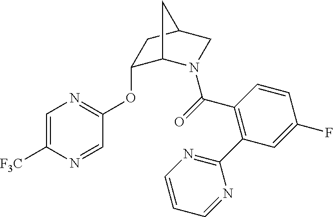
C(=O)(C1=C(C2=NC=CC=N2)C=C(F)C=C1)N1C2C(OC3=NC=C([F3C])N=C3)CC(C1)C2
